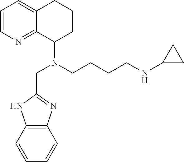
C1=CN=C2C(=C1)CCCC2N(CCCCNC1CC1)CC1=NC2=C(C=CC=C2)N1
